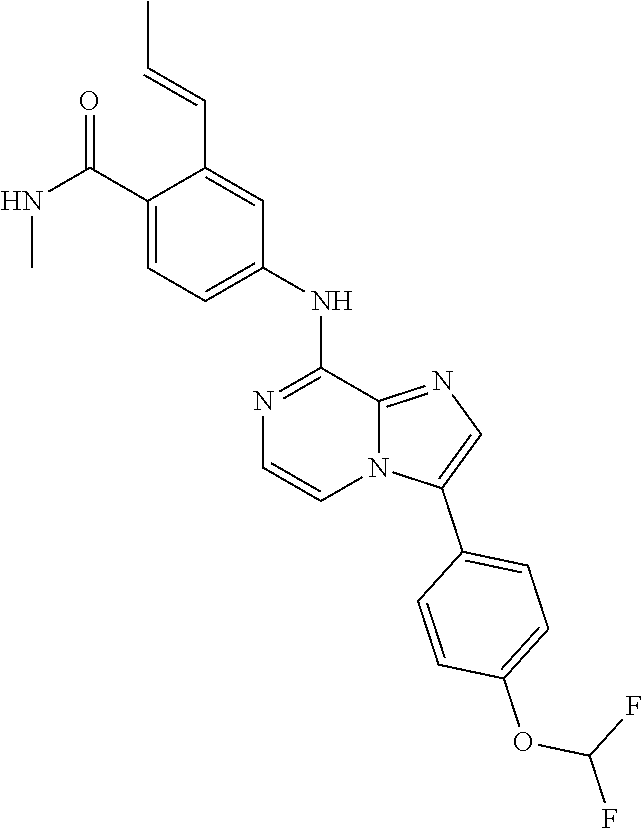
O=C(NC)C1=CC=C(NC2=NC=CN3C2=NC=C3C2=CC=C(OC(F)F)C=C2)C=C1C=CC
